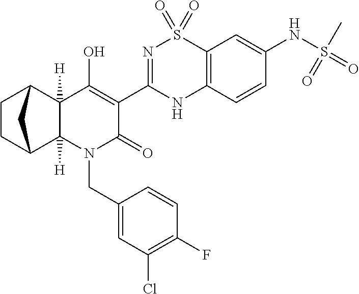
C12([H])C3CCC(C1([H])C(O)=C(C1=NS(=O)(=O)C4=C(N1)C=CC(NS(=O)(C)=O)=C4)C(=O)N2CC1=CC(Cl)=C(F)C=C1)C3
